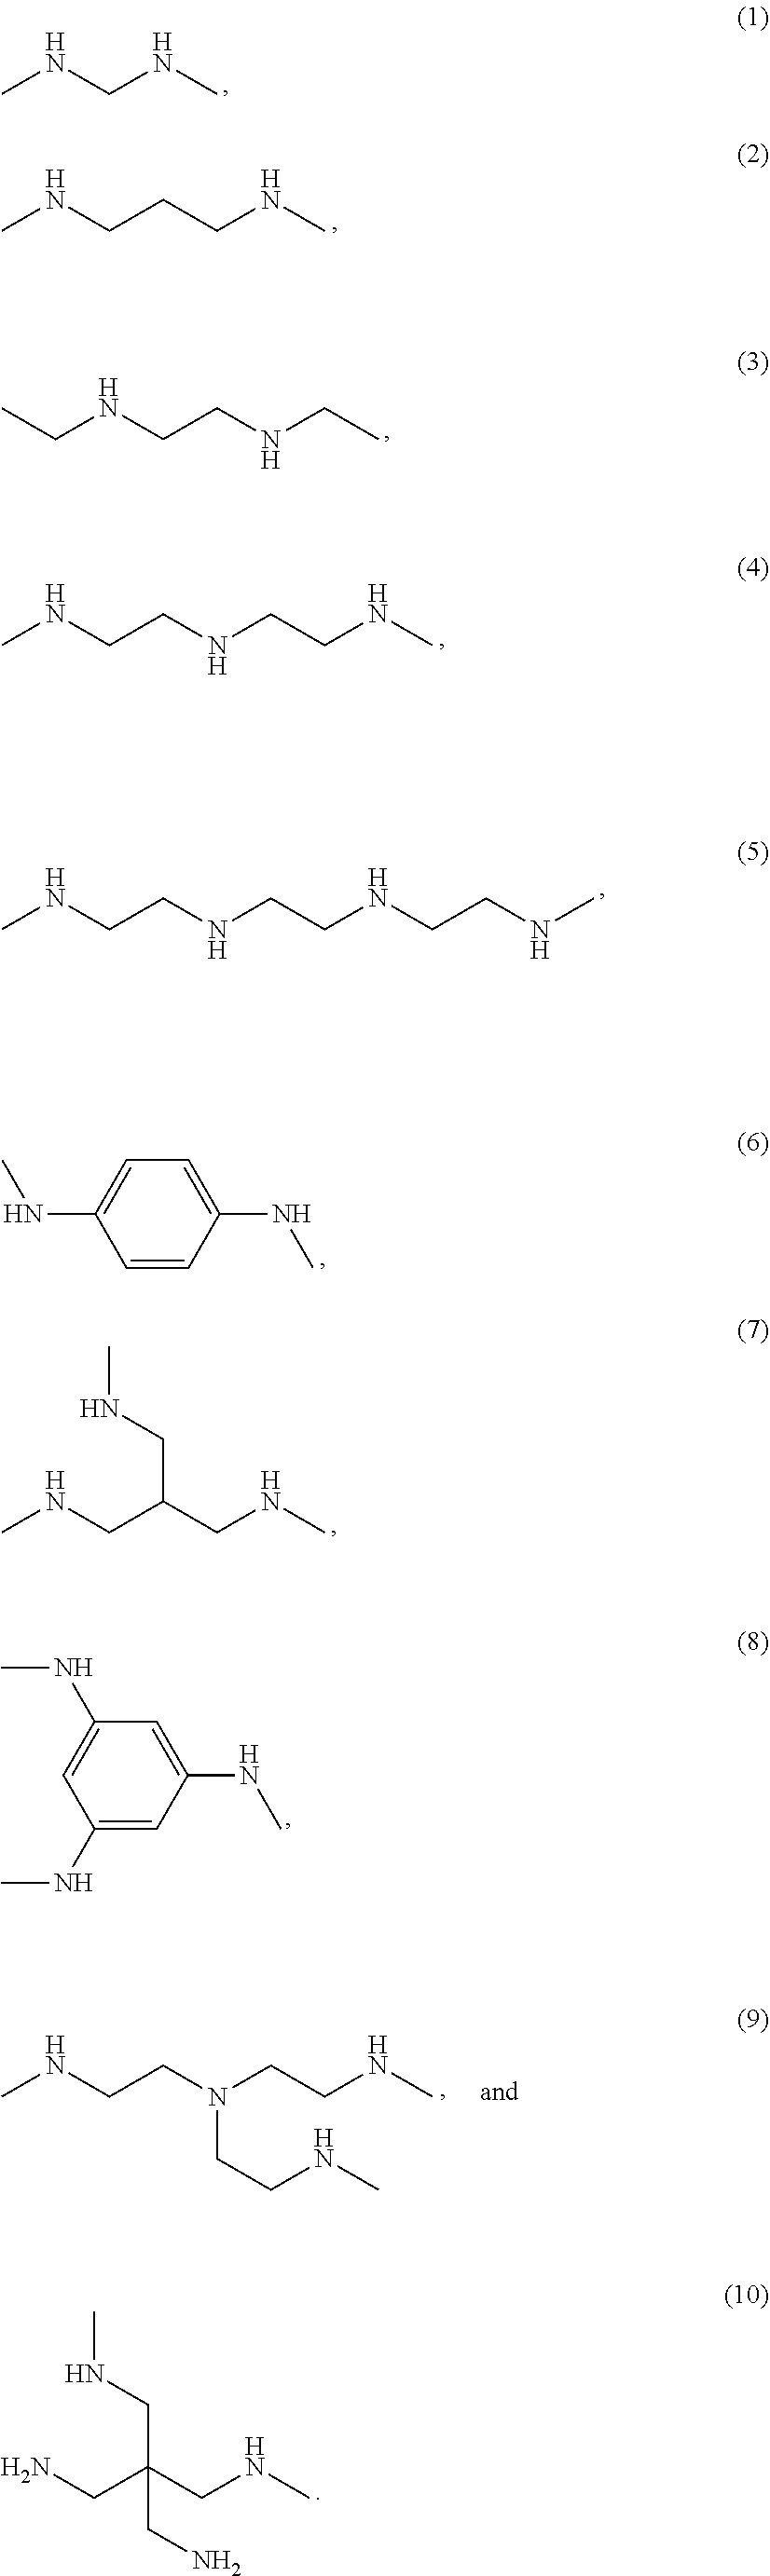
N(CC)CCNCC.C(CNCCNC)NC.N(C)CCNCCNCCNC.N(C1=CC=C(NC)C=C1)C.CNCC(CNC)CNC.C(CN(CCNC)CCNC)NC.N(C)CC(CNC)(CN)CN.CNCNC.CNCCCNC.CNC1=CC(NC)=CC(NC)=C1
